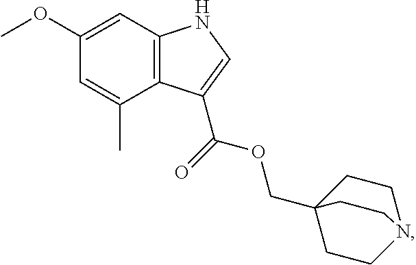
C12=C(C=C(OC)C=C1C)NC=C2C(OCC12CCN(CC1)CC2)=O
